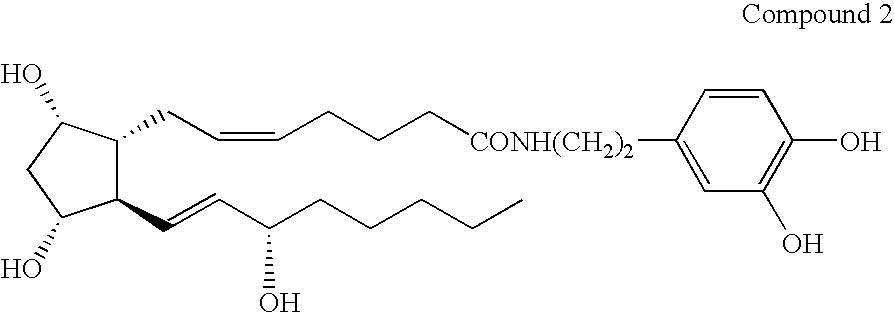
C1(C=CC(CCCCC)O)C(CC=CCCC[CONH(CH2)2]C2=CC(O)=C(O)C=C2)C(O)CC1O
